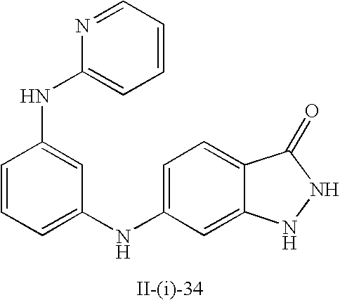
C1=CC(NC2=CC=CC=N2)=CC(NC2=CC=C3C(=C2)NNC3=O)=C1
